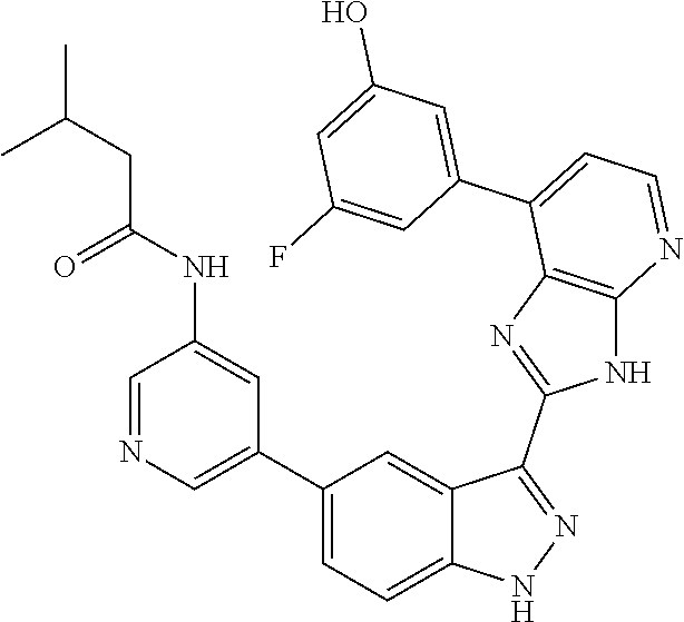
C1=NC=C(C2=CC=C3C(=C2)C(C2=NC4=C(N2)N=CC=C4C2=CC(O)=CC(F)=C2)=NN3)C=C1NC(=O)CC(C)C
